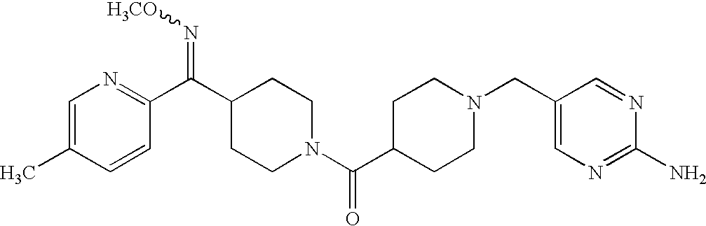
C1=C(C)C=CC(C(C2CCN(C(C3CCN(CC4=CN=C(N)N=C4)CC3)=O)CC2)=N[H3CO])=N1
